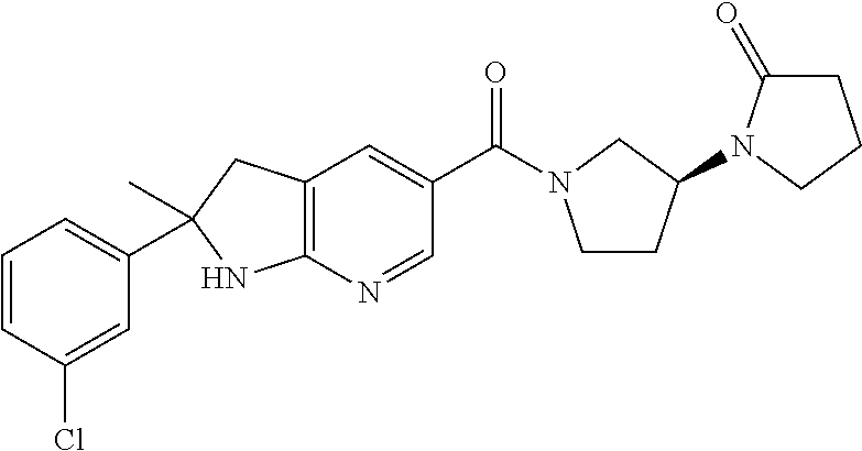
C1(=O)CCCN1C1CCN(C(C2=CC3=C(N=C2)NC(C2=CC=CC(Cl)=C2)(C)C3)=O)C1
